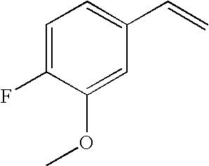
C1=C(F)C(OC)=CC(C=C)=C1
